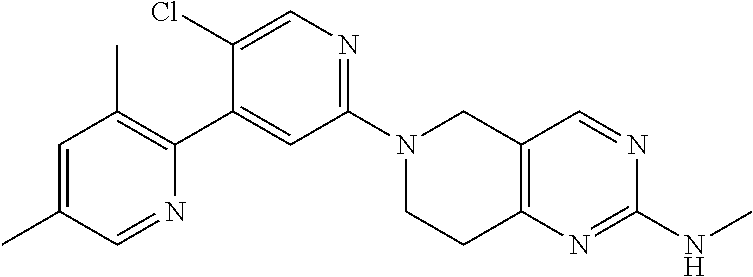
N1(C2=NC=C(Cl)C(C3=C(C)C=C(C)C=N3)=C2)CCC2=C(C1)C=NC(NC)=N2
